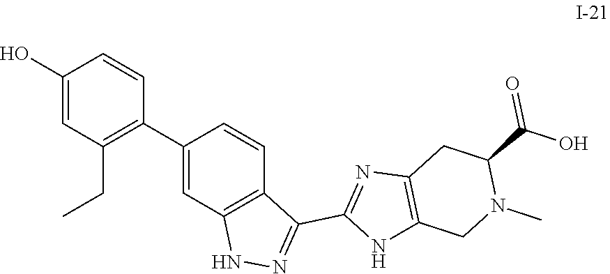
N1(C)C(C(=O)O)CC2=C(NC(C3=NNC4=C3C=CC(C3=C(CC)C=C(O)C=C3)=C4)=N2)C1
